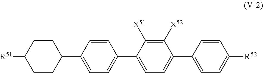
C1CC([R51])CCC1C1=CC=C(C2=CC=C(C3=CC=C([R52])C=C3)C([X52])=C2[X51])C=C1
